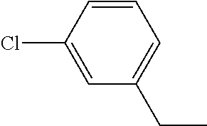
CCC1=CC=CC(Cl)=C1
